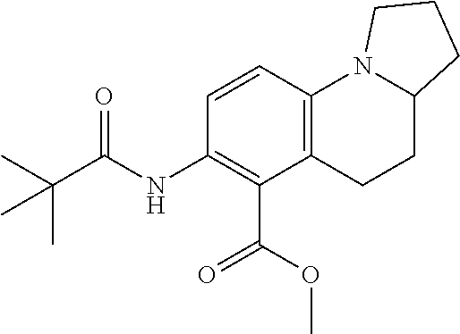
N(C1=C(C(OC)=O)C2=C(C=C1)N1C(CC2)CCC1)C(C(C)(C)C)=O
